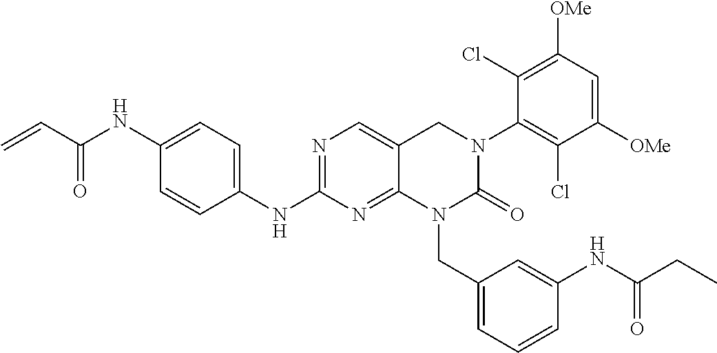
N1=C(NC2=CC=C(NC(C=C)=O)C=C2)N=C2C(=C1)CN(C1=C(Cl)C([OMe])=CC([OMe])=C1Cl)C(=O)N2CC1=CC=CC(NC(CC)=O)=C1
